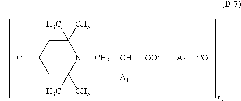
O(C1CC(C)(C)N(CC([OOC][A2][CO]C)[A1])C(C)(C)C1)C
